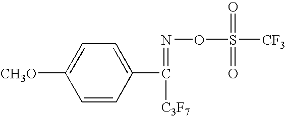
C1=CC(C(=NOS(=O)(=O)[CF3])[C3F7])=CC=C1[CH3O]
